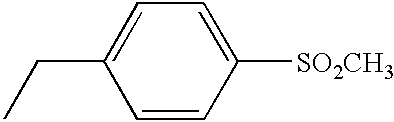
C1=CC([SO2CH3])=CC=C1CC
